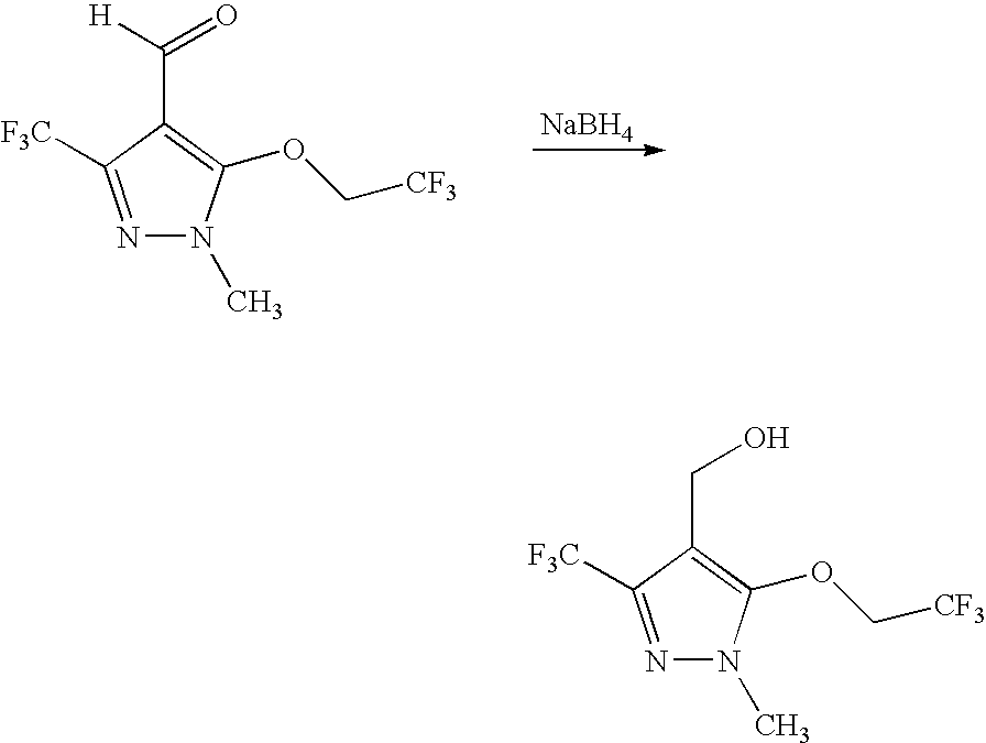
[NaBH4].N1=C([F3C])C(C(=O)[H])=C(OC[CF3])N1C.N1=C([F3C])C(CO)=C(OC[CF3])N1C
